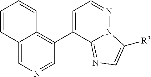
C12=CN=CC(C3=CC=NN4C3=NC=C4[R3])=C1C=CC=C2
